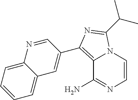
C12=C(C3=CC4=CC=CC=C4N=C3)N=C(C(C)C)N1C=CN=C2N
